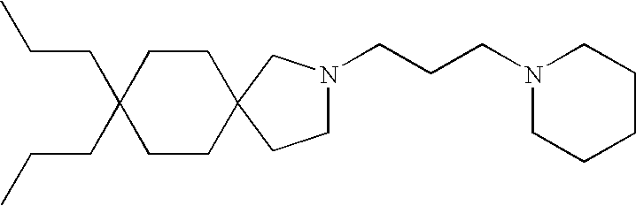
C1(CCC)(CCC)CCC2(CC1)CCN(CCCN1CCCCC1)C2
